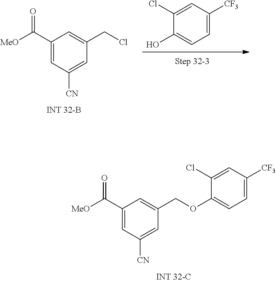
C1(C([MeO])=O)=CC([CN])=CC(COC2=CC=C([CF3])C=C2Cl)=C1.OC1=CC=C([CF3])C=C1Cl.C1(C([MeO])=O)=CC([CN])=CC(CCl)=C1
